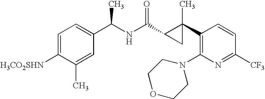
C1(C2(C)C(C(NC(C3=CC=C([H3CO2SHN])C(C)=C3)C)=O)C2)=C(N2CCOCC2)N=C([CF3])C=C1
